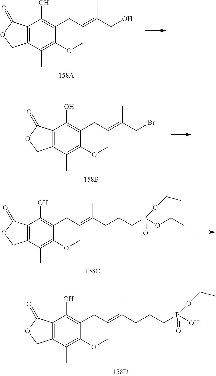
C12=C(C(C)=C(OC)C(CC=C(CO)C)=C1O)COC2=O.C12=C(C(C)=C(OC)C(CC=C(CCCP(OCC)(OCC)=O)C)=C1O)COC2=O.C12=C(C(C)=C(OC)C(CC=C(CBr)C)=C1O)COC2=O.C12=C(C(C)=C(OC)C(CC=C(CCCP(OCC)(=O)O)C)=C1O)COC2=O
